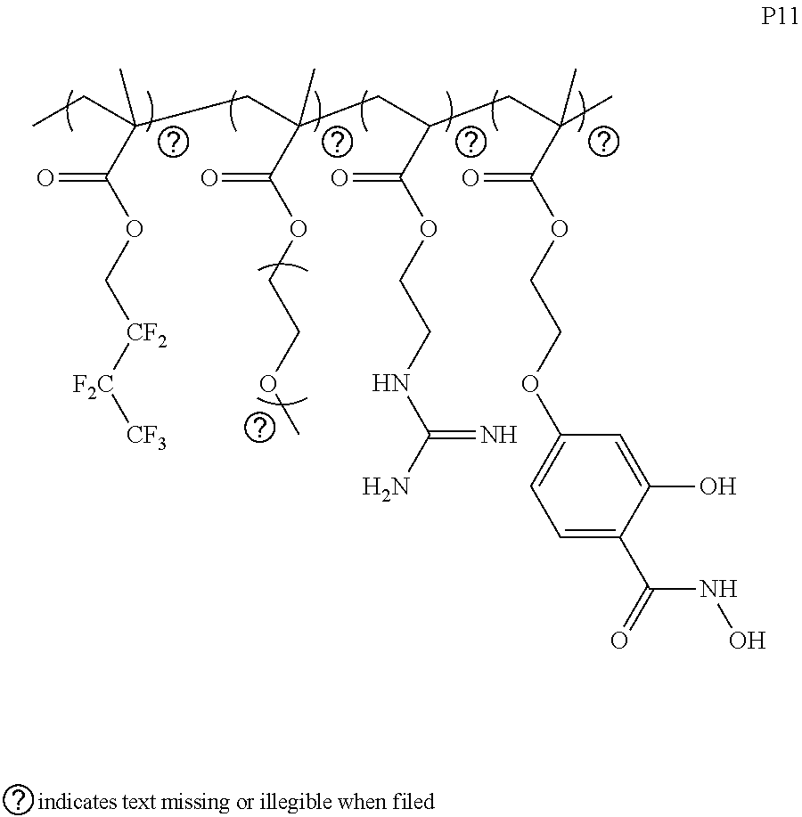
[F2C]([CF3])[CF2]COC(C(CC(CC(CC(C(OCCOC1=CC=C(C(=O)NO)C(O)=C1)=O)(C)C)C(OCCNC(N)=N)=O)(C)C(OCCOC)=O)(CC)C)=O
